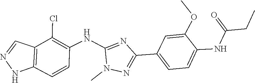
O(C)C1=CC(C2=NN(C)C(NC3=C(Cl)C4=C(NN=C4)C=C3)=N2)=CC=C1NC(=O)CC
